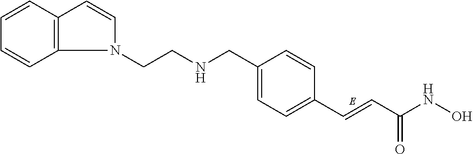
C(C1=CC=C(C=CC(NO)=O)C=C1)NCCN1C=CC2=C1C=CC=C2
